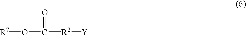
[R7]OC(=O)[R2][Y]
